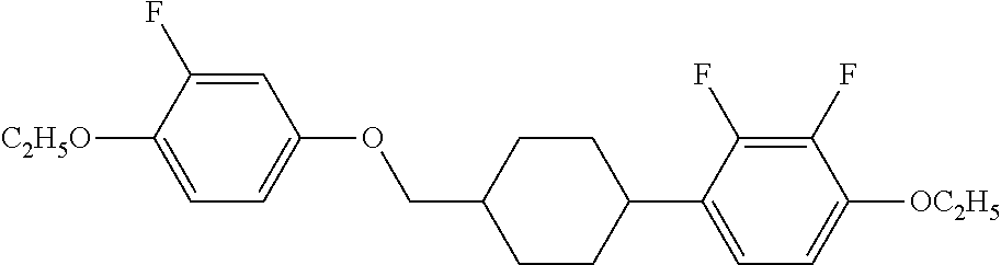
C1=C(F)C([C2H5O])=CC=C1OCC1CCC(C2=CC=C([OC2H5])C(F)=C2F)CC1
